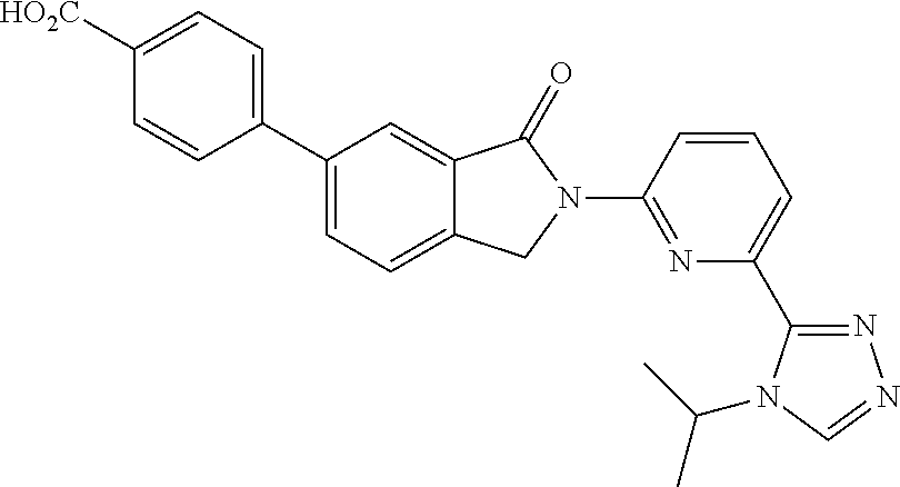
C1(C2=CC=C3C(=C2)C(=O)N(C2=NC(C4=NN=CN4C(C)C)=CC=C2)C3)=CC=C([HO2C])C=C1
